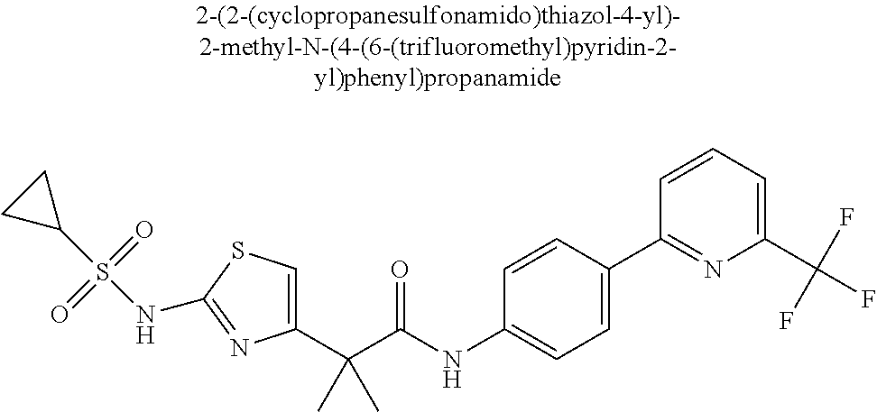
C1(C(C(NC2=CC=C(C3=NC(C(F)(F)F)=CC=C3)C=C2)=O)(C)C)=CSC(NS(C2CC2)(=O)=O)=N1
